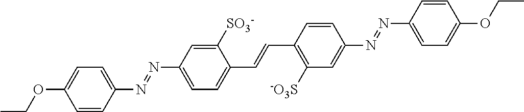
C1=CC(N=NC2=CC=C(C=CC3=C([-O3S])C=C(N=NC4=CC=C(OCC)C=C4)C=C3)C([SO3-])=C2)=CC=C1OCC
